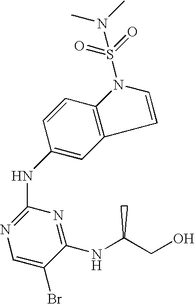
C1(NC2=CC3=C(C=C2)N(S(=O)(=O)N(C)C)C=C3)=NC=C(Br)C(NC(CO)C)=N1
